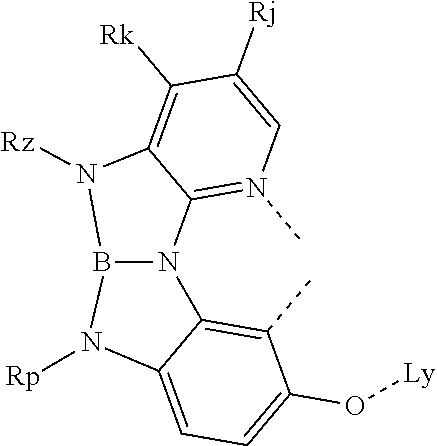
C12=N(C)C=C([Rj])C([Rk])=C1N([Rz])B1N2C2=C(C)C(O[Ly])=CC=C2N1[Rp]
